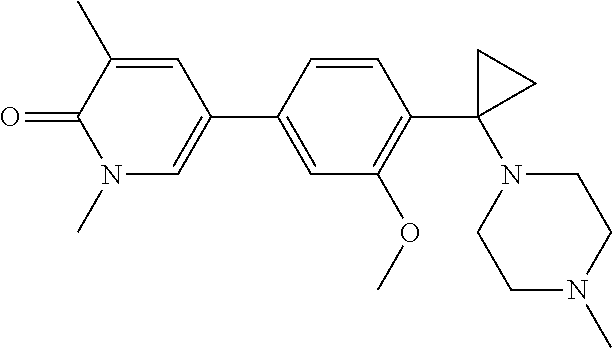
C1(C)=CC(C2=CC(OC)=C(C3(N4CCN(C)CC4)CC3)C=C2)=CN(C)C1=O
